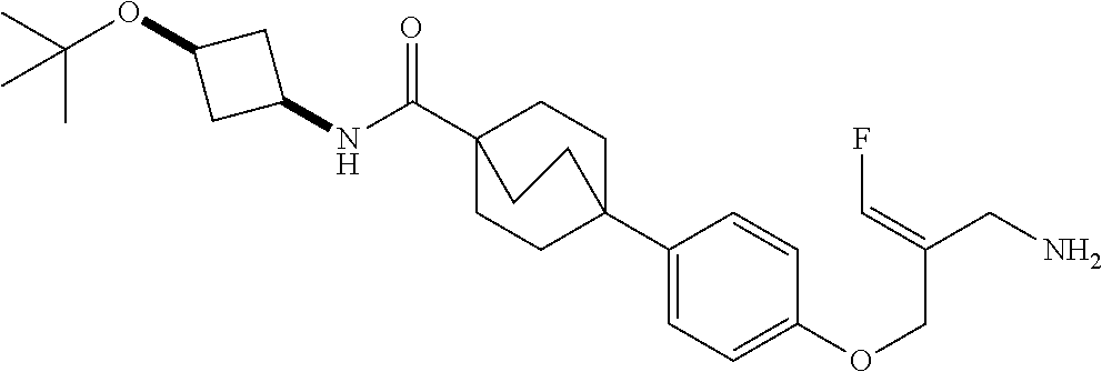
C1(C23CCC(C(NC4CC(OC(C)(C)C)C4)=O)(CC2)CC3)=CC=C(OCC(CN)=CF)C=C1
